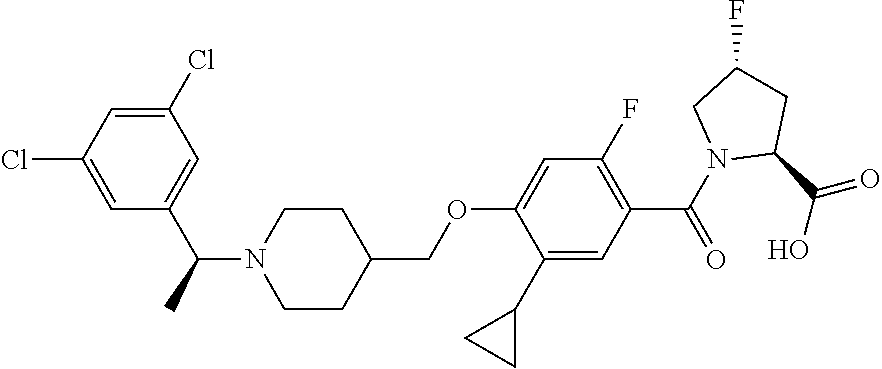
C1(C2CC2)=CC(C(N2C(C(O)=O)CC(F)C2)=O)=C(F)C=C1OCC1CCN(C(C)C2=CC(Cl)=CC(Cl)=C2)CC1
